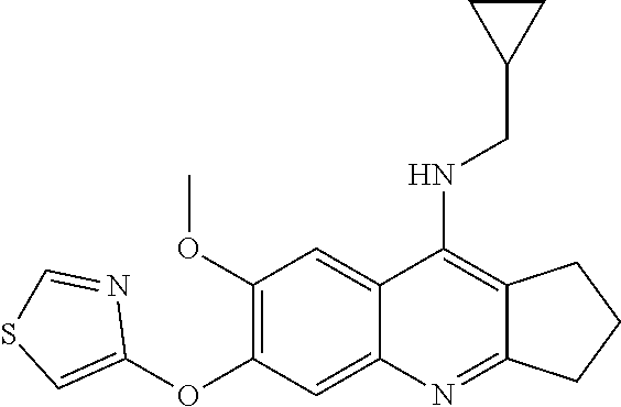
C12=NC3=CC(OC4=CSC=N4)=C(OC)C=C3C(NCC3CC3)=C1CCC2
